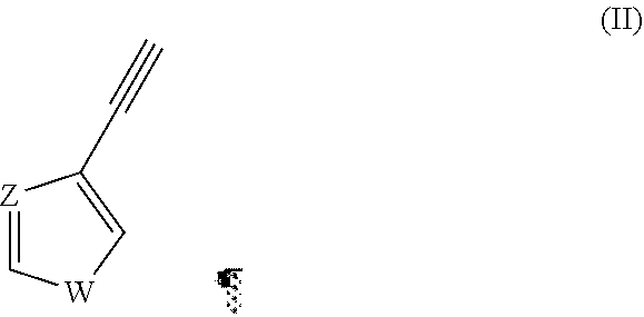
C1=[Z]C(C#C)=C[W]1
